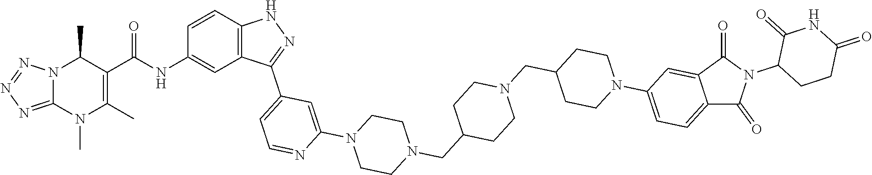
N12C(=NN=N1)N(C)C(C)=C(C(=O)NC1=CC3=C(C=C1)NN=C3C1=CC=NC(N3CCN(CC4CCN(CC5CCN(C6=CC=C7C(=C6)C(=O)N(C6CCC(=O)NC6=O)C7=O)CC5)CC4)CC3)=C1)C2C
